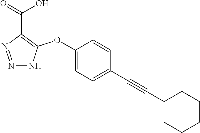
C1(OC2=C(C(=O)O)N=NN2)=CC=C(C#CC2CCCCC2)C=C1
